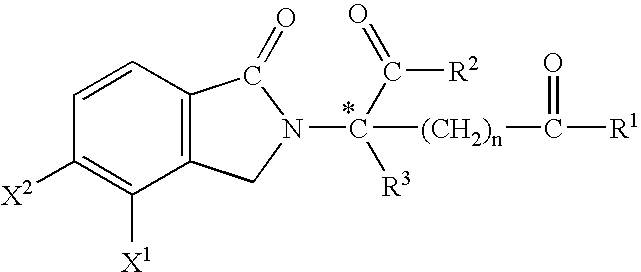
C12=C(C(=O)N(C([R3])(C([R2])=O)[(CH2)n]C([R1])=O)C1)C=CC([X2])=C2[X1]
